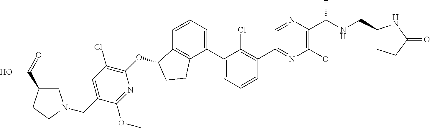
O(C1C2=C(CC1)C(C1=CC=CC(C3=NC(OC)=C(C(NCC4CCC(=O)N4)C)N=C3)=C1Cl)=CC=C2)C1=C(Cl)C=C(CN2CC(C(=O)O)CC2)C(OC)=N1
